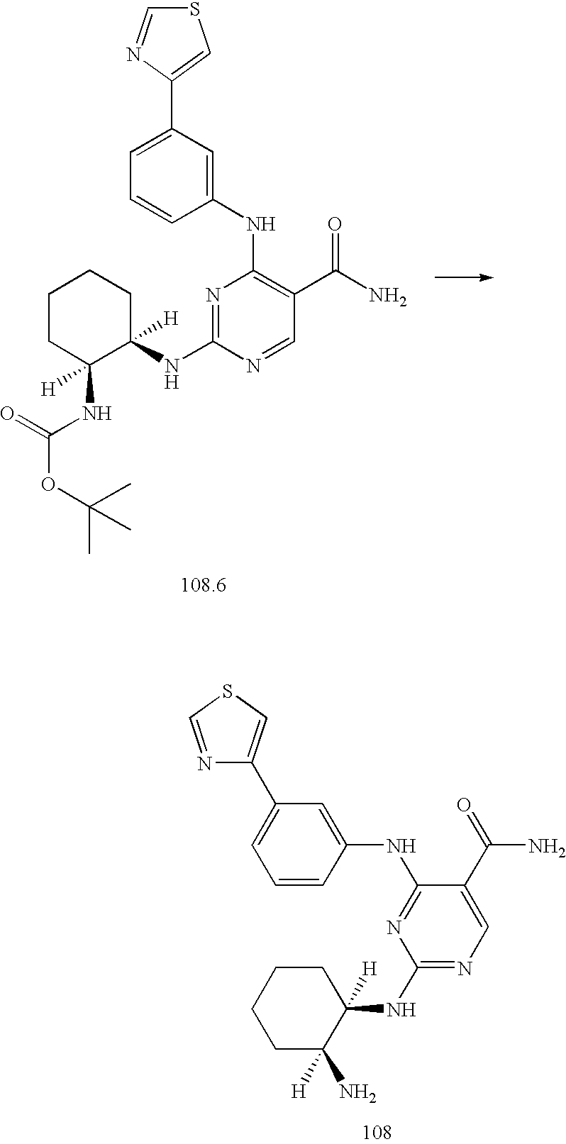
C1(C2=CSC=N2)=CC=CC(NC2=C(C(N)=O)C=NC(NC3([H])CCCCC3(NC(OC(C)(C)C)=O)[H])=N2)=C1.C1=C(C2=CSC=N2)C=C(NC2=NC(NC3([H])CCCCC3(N)[H])=NC=C2C(=O)N)C=C1
